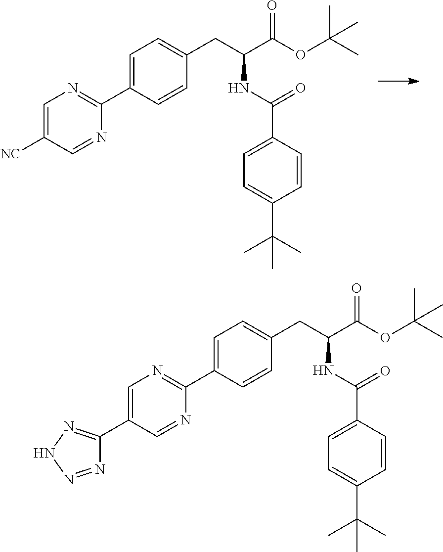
C1=C(C2=NC=C([NC])C=N2)C=CC(CC(C(OC(C)(C)C)=O)NC(=O)C2=CC=C(C(C)(C)C)C=C2)=C1.C1=C(C2=NC=C(C3=NNN=N3)C=N2)C=CC(CC(C(OC(C)(C)C)=O)NC(=O)C2=CC=C(C(C)(C)C)C=C2)=C1
